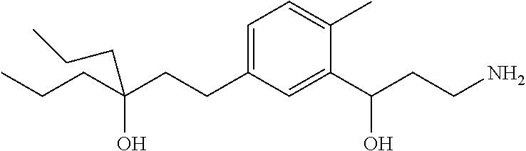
C1=C(CCC(CCC)(O)CCC)C=C(C(CCN)O)C(C)=C1
